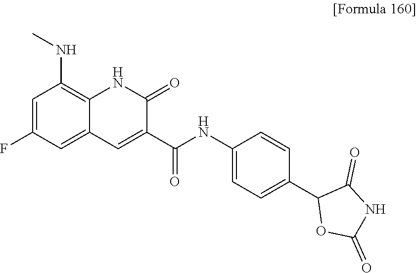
CNC1=C2C(=CC(F)=C1)C=C(C(NC1=CC=C(C3OC(=O)NC3=O)C=C1)=O)C(=O)N2
